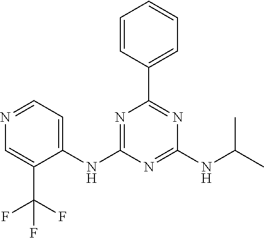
N1=C(NC2=CC=NC=C2C(F)(F)F)N=C(NC(C)C)N=C1C1=CC=CC=C1
